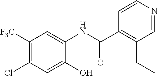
C1([F3C])=C(Cl)C=C(O)C(NC(C2=C(CC)C=NC=C2)=O)=C1
